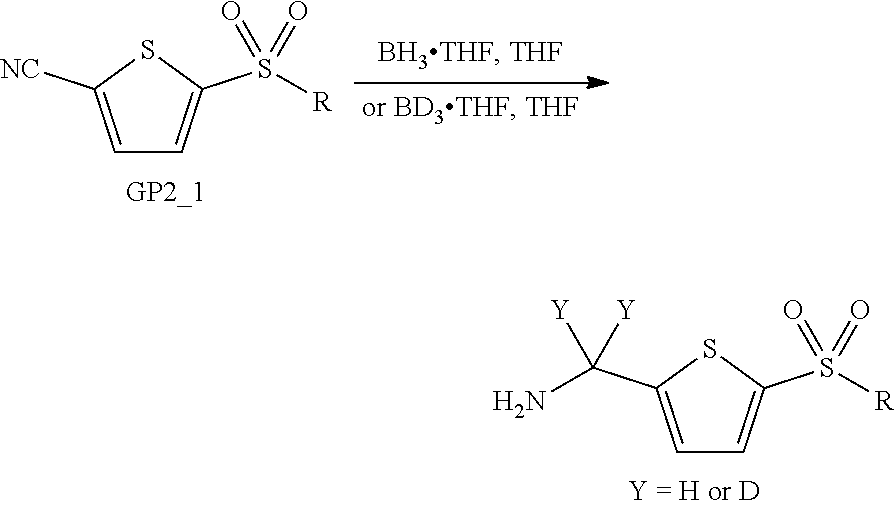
C1=C(C(N)([Y])[Y])SC(S([R])(=O)=O)=C1.C1=C([NC])SC(S([R])(=O)=O)=C1
